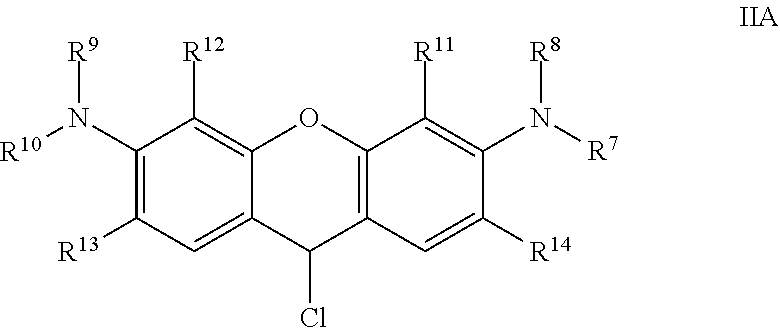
C1(N([R10])[R9])=C([R13])C=C2C(=C1[R12])OC1=C(C2Cl)C=C([R14])C(N([R7])[R8])=C1[R11]
